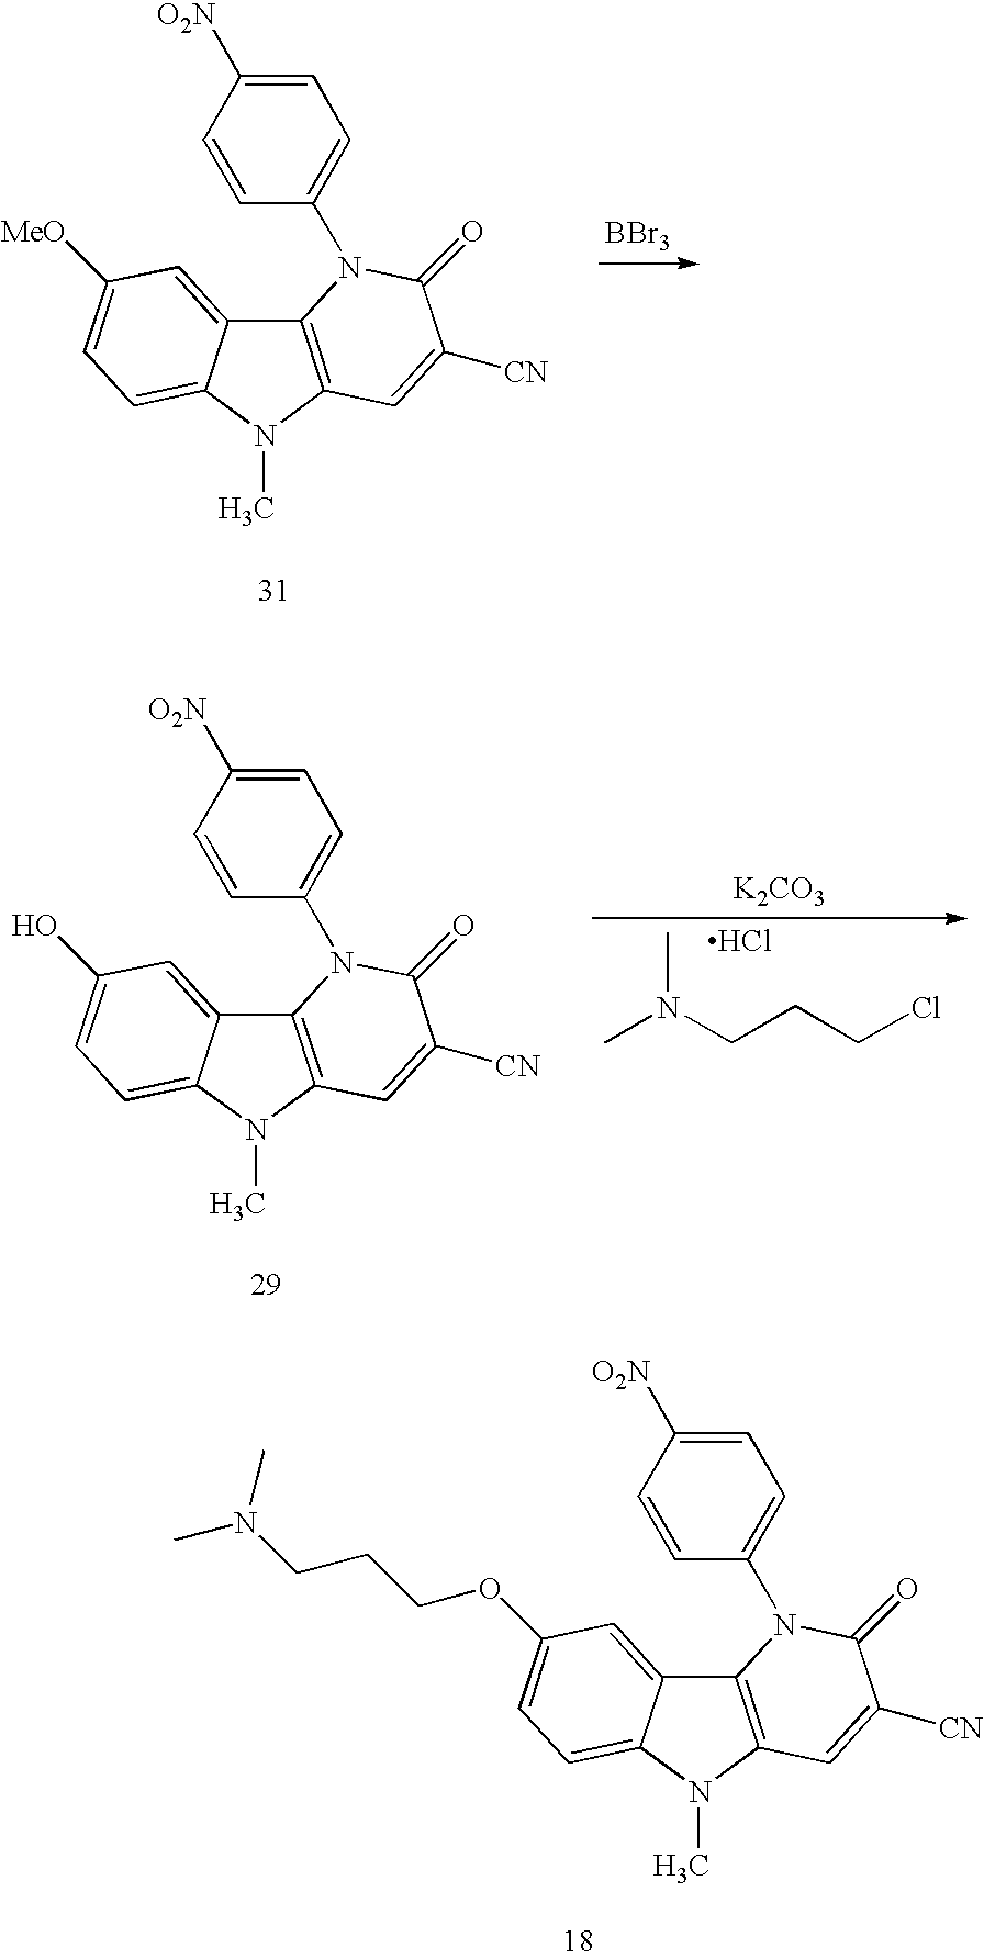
C12=C(N(C)C3=CC=C([MeO])C=C13)C=C([CN])C(=O)N2C1=CC=C([O2N])C=C1.[BBr3].C12=C(N(C)C3=CC=C(O)C=C13)C=C([CN])C(=O)N2C1=CC=C([O2N])C=C1.CN(CCCCl)C.Cl.[K2CO3].C12=C(N(C)C3=CC=C(OCCCN(C)C)C=C13)C=C([CN])C(=O)N2C1=CC=C([O2N])C=C1
